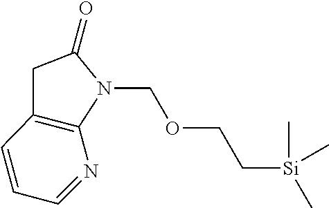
C12=C(C=CC=N1)CC(=O)N2COCC[Si](C)(C)C
